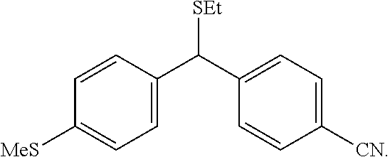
C1([MeS])=CC=C(C(C2=CC=C([CN])C=C2)[SEt])C=C1
